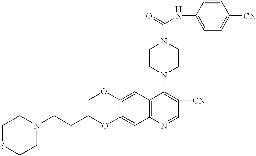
O(C1=CC2=C(C=C1OC)C(N1CCN(C(=O)NC3=CC=C([CN])C=C3)CC1)=C([CN])C=N2)CCCN1CCSCC1
